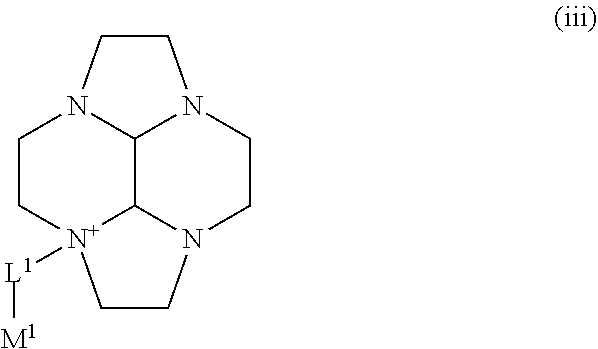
C1C[N+]2([L1][M1])CCN3CCN4CCN1C4C23
